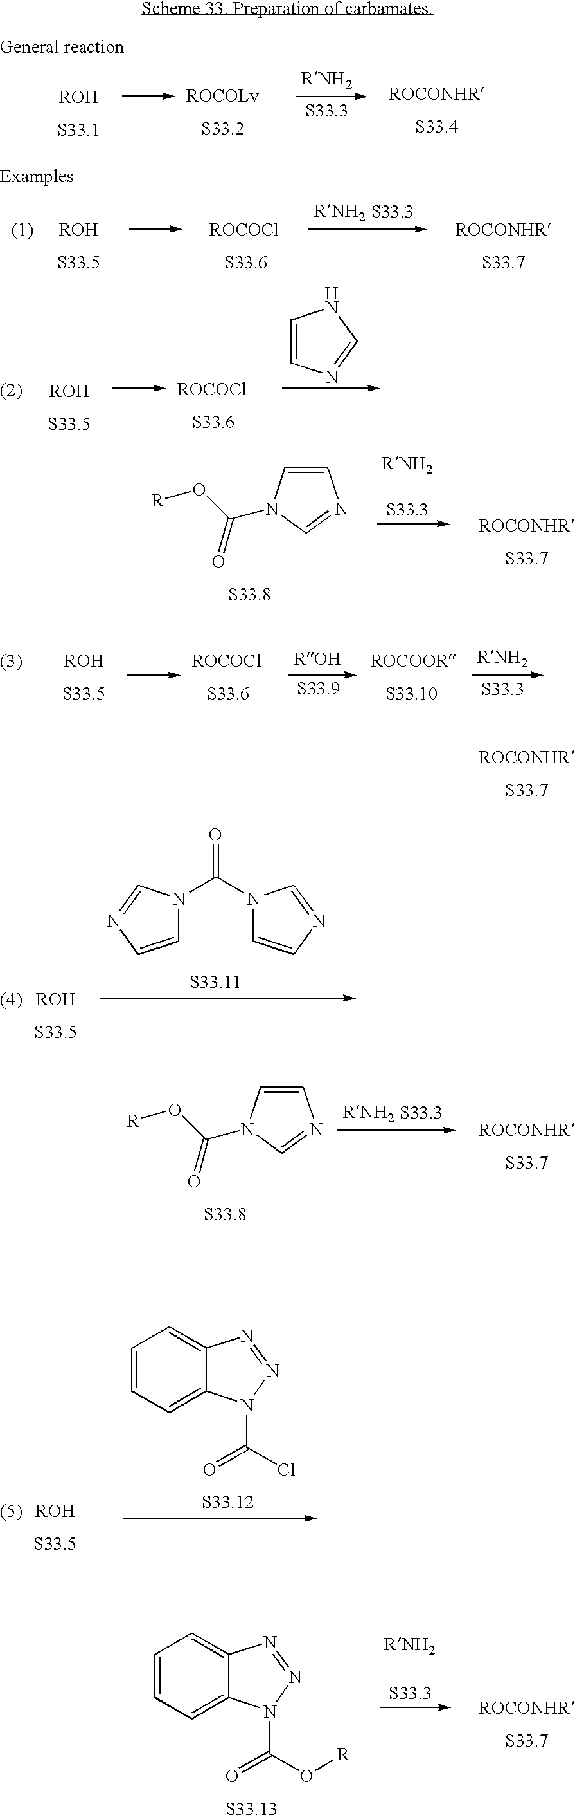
C1=CN=CN1.C1=CN=CN1C(=O)N1C=CN=C1.C1=CN(C(O[R])=O)C=N1.C1=CC=C2C(=C1)N=NN2C(=O)Cl.C1=CC=C2C(=C1)N=NN2C(=O)O[R].C1=CN(C(O[R])=O)C=N1
